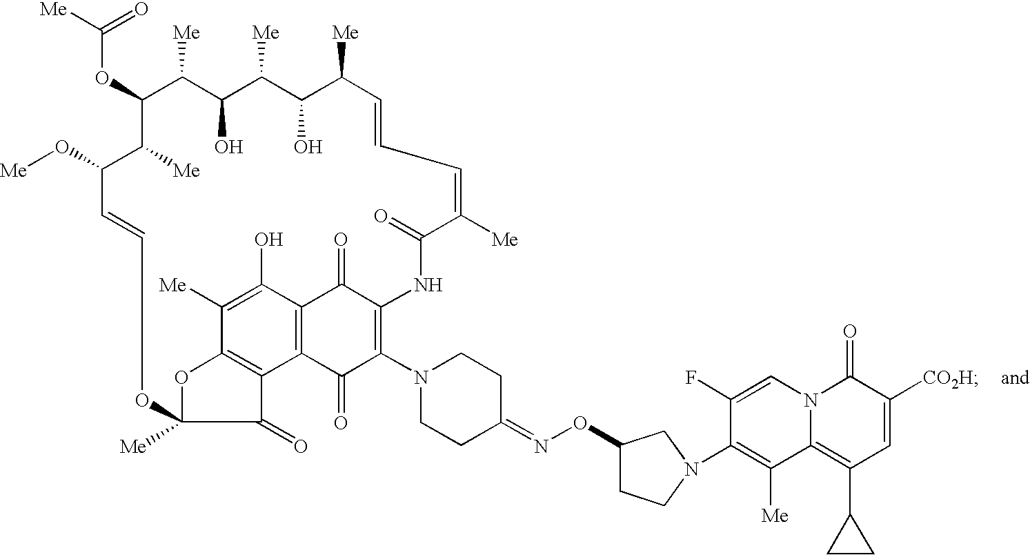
C(OC1C([Me])C(O)C([Me])C(O)C([Me])C=CC=C([Me])C(=O)NC2=C(N3CCC(=NOC4CCN(C5=C([Me])C6=C(C7CC7)C=C([CO2H])C(=O)N6C=C5F)C4)CC3)C(=O)C3=C(C2=O)C(O)=C([Me])C2=C3C(=O)C([Me])(O2)OC=CC(O[Me])C1[Me])([Me])=O
